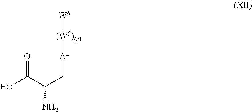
O=C(C(C[Ar][(W5)Q1][W6])N)O
